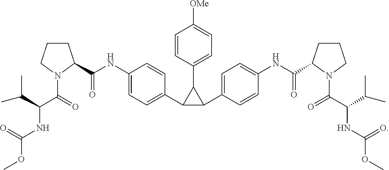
C1CCN(C(C(NC(OC)=O)C(C)C)=O)C1C(NC1=CC=C(C2C(C3=CC=C(NC(C4CCCN4C(C(NC(OC)=O)C(C)C)=O)=O)C=C3)C2C2=CC=C([OMe])C=C2)C=C1)=O
